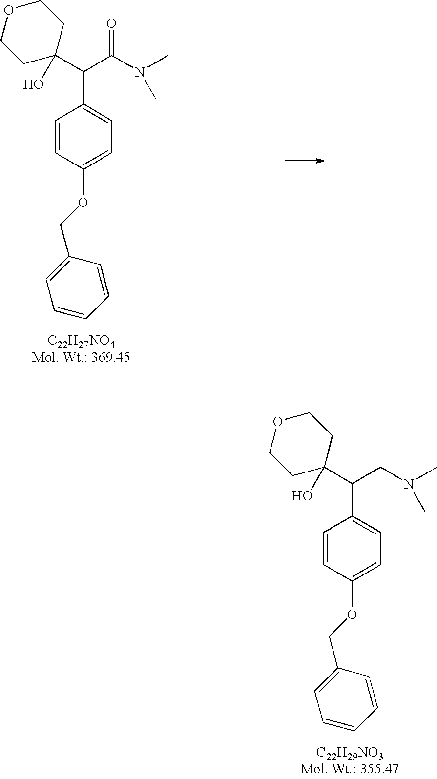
C1=CC(OCC2=CC=CC=C2)=CC=C1C(CN(C)C)C1(O)CCOCC1.C1=CC(OCC2=CC=CC=C2)=CC=C1C(C(N(C)C)=O)C1(O)CCOCC1
